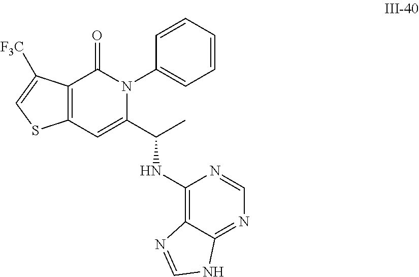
C12=C(C=C(C(C)NC3=C4C(=NC=N3)NC=N4)N(C3=CC=CC=C3)C1=O)SC=C2[F3C]
